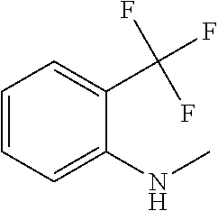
C1=CC=C(NC)C(C(F)(F)F)=C1
